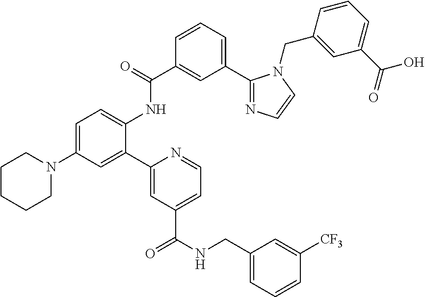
C1=C(N2CCCCC2)C=C(C2=CC(C(NCC3=CC=CC([CF3])=C3)=O)=CC=N2)C(NC(C2=CC(C3=NC=CN3CC3=CC(C(O)=O)=CC=C3)=CC=C2)=O)=C1
